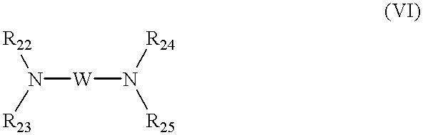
N([W]N([R25])[R24])([R22])[R23]
